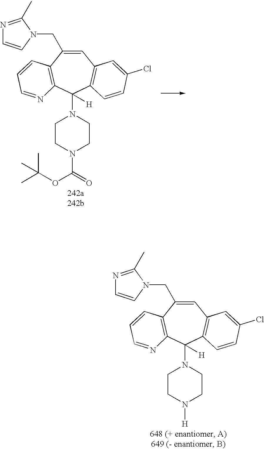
C1=C(CN2C=CN=C2C)C2=C(C(N3CCN(C(=O)OC(C)(C)C)CC3)([H])C3=C1C=C(Cl)C=C3)N=CC=C2.C1=C(CN2C=CN=C2C)C2=C(C(N3CCN([H])CC3)([H])C3=C1C=C(Cl)C=C3)N=CC=C2
